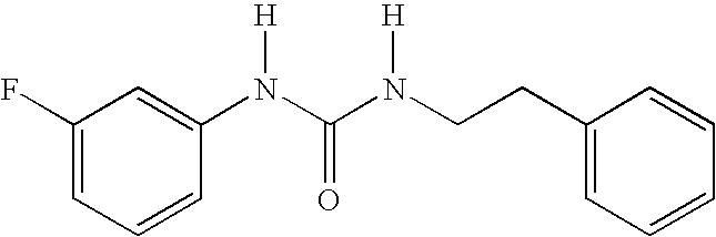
C1(F)=CC=CC(N(C(N(CCC2=CC=CC=C2)[H])=O)[H])=C1
